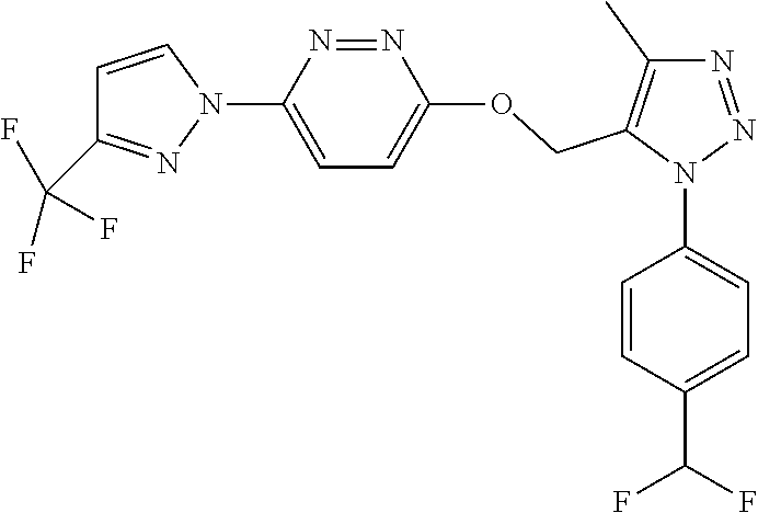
N1=NN(C2=CC=C(C(F)F)C=C2)C(COC2=CC=C(N3C=CC(C(F)(F)F)=N3)N=N2)=C1C
